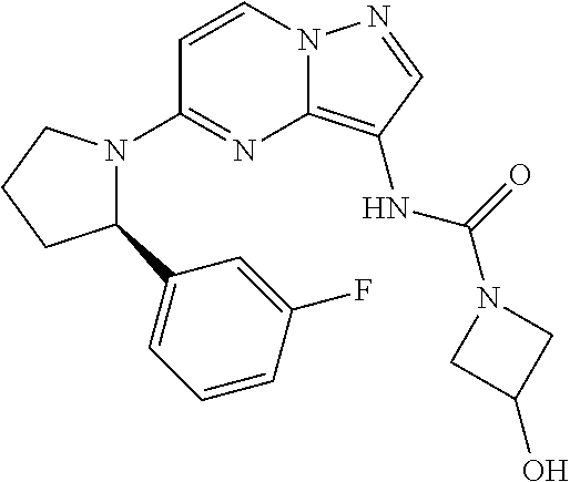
C1=CN2C(=C(NC(=O)N3CC(O)C3)C=N2)N=C1N1C(C2=CC=CC(F)=C2)CCC1
